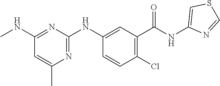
C1(NC)=NC(NC2=CC(C(NC3=CSC=N3)=O)=C(Cl)C=C2)=NC(C)=C1
